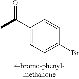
C1(C(=O)C)=CC=C(Br)C=C1
